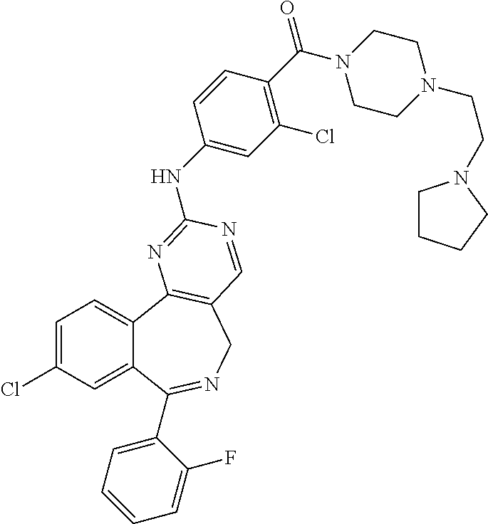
C1=C(Cl)C=C2C(=C1)C1=C(CN=C2C2=CC=CC=C2F)C=NC(NC2=CC(Cl)=C(C(N3CCN(CCN4CCCC4)CC3)=O)C=C2)=N1
